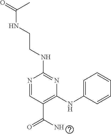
C1(NCCNC(=O)C)=NC(NC2=CC=CC=C2)=C(C(=O)N)C=N1
